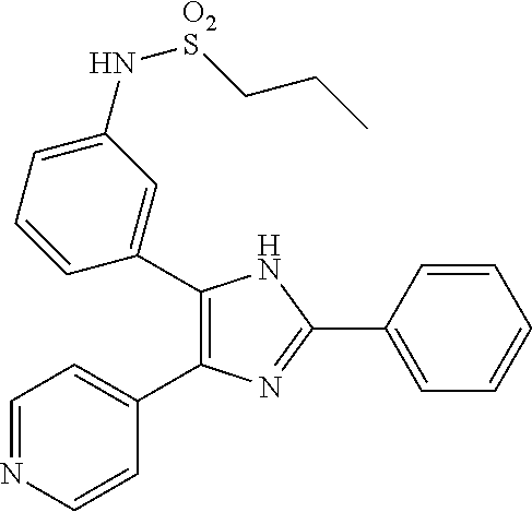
C1(C2=CC(N[O2S]CCC)=CC=C2)=C(C2=CC=NC=C2)N=C(C2=CC=CC=C2)N1
